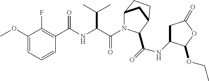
C(=O)(C(C(C)C)NC(=O)C1=C(F)C(OC)=CC=C1)N1C2CC(CC2)C1C(NC1CC(=O)OC1OCC)=O
